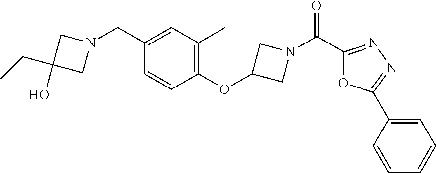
N1(CC2=CC(C)=C(OC3CN(C(C4=NN=C(C5=CC=CC=C5)O4)=O)C3)C=C2)CC(CC)(O)C1
